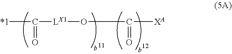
[*1]C(=O)[LX1]OC(=O)[XA]
